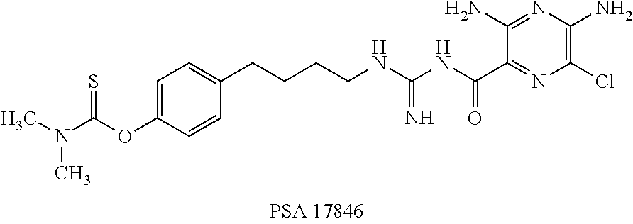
C1=C(OC(N(C)C)=S)C=CC(CCCCNC(NC(C2=NC(Cl)=C(N)N=C2N)=O)=N)=C1
